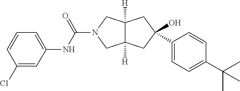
C1(Cl)=CC(NC(=O)N2CC3([H])C([H])(C2)CC(O)(C2=CC=C(C(C)(C)C)C=C2)C3)=CC=C1
